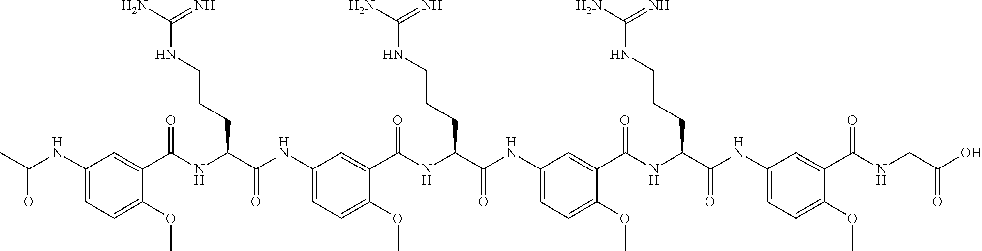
C1(NC(C)=O)=CC=C(OC)C(C(NC(C(NC2=CC=C(OC)C(C(NC(C(NC3=CC=C(OC)C(C(NC(C(NC4=CC=C(OC)C(C(NCC(O)=O)=O)=C4)=O)CCCNC(N)=N)=O)=C3)=O)CCCNC(N)=N)=O)=C2)=O)CCCNC(N)=N)=O)=C1
